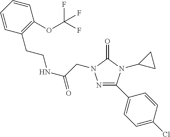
C(=O)(CN1N=C(C2=CC=C(Cl)C=C2)N(C2CC2)C1=O)NCCC1=C(OC(F)(F)F)C=CC=C1
